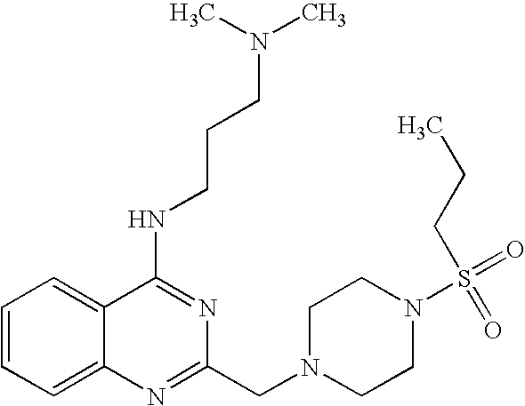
C1=CC=C2C(=C1)C(NCCCN(C)C)=NC(CN1CCN(S(CCC)(=O)=O)CC1)=N2
